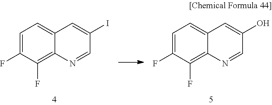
C1=C(F)C(F)=C2C(=C1)C=C(I)C=N2.C1=C(F)C(F)=C2C(=C1)C=C(O)C=N2
